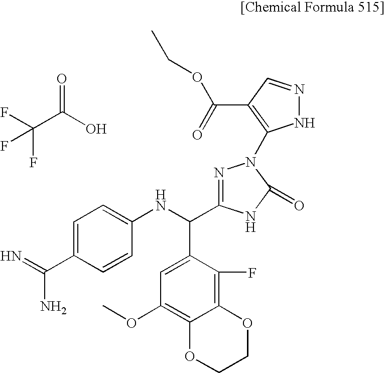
C(C(O)=O)(F)(F)F.C1=C(C(N)=N)C=CC(NC(C2=CC(OC)=C3C(=C2F)OCCO3)C2=NN(C3=C(C(=O)OCC)C=NN3)C(=O)N2)=C1
